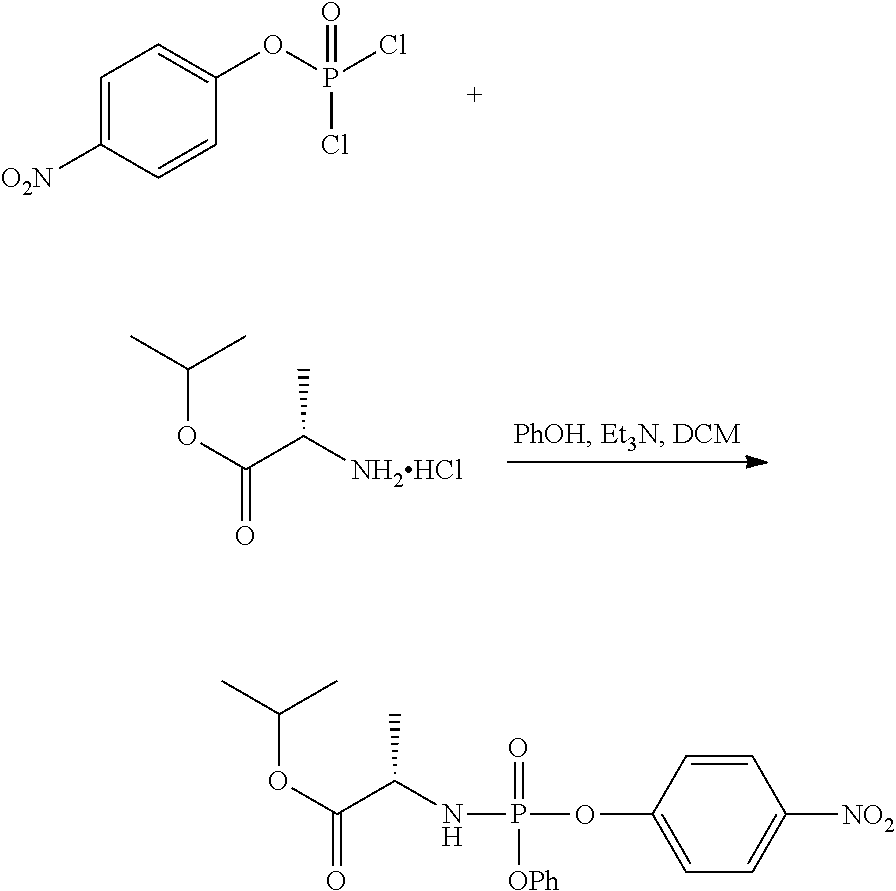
C1=C([O2N])C=CC(OP(Cl)(=O)Cl)=C1.O(C(C([NH2HCl])C)=O)C(C)C.O(C(C(C)NP(=O)([OPh])OC1=CC=C([NO2])C=C1)=O)C(C)C
